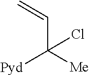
C(C([Me])([Pyd])Cl)=C
